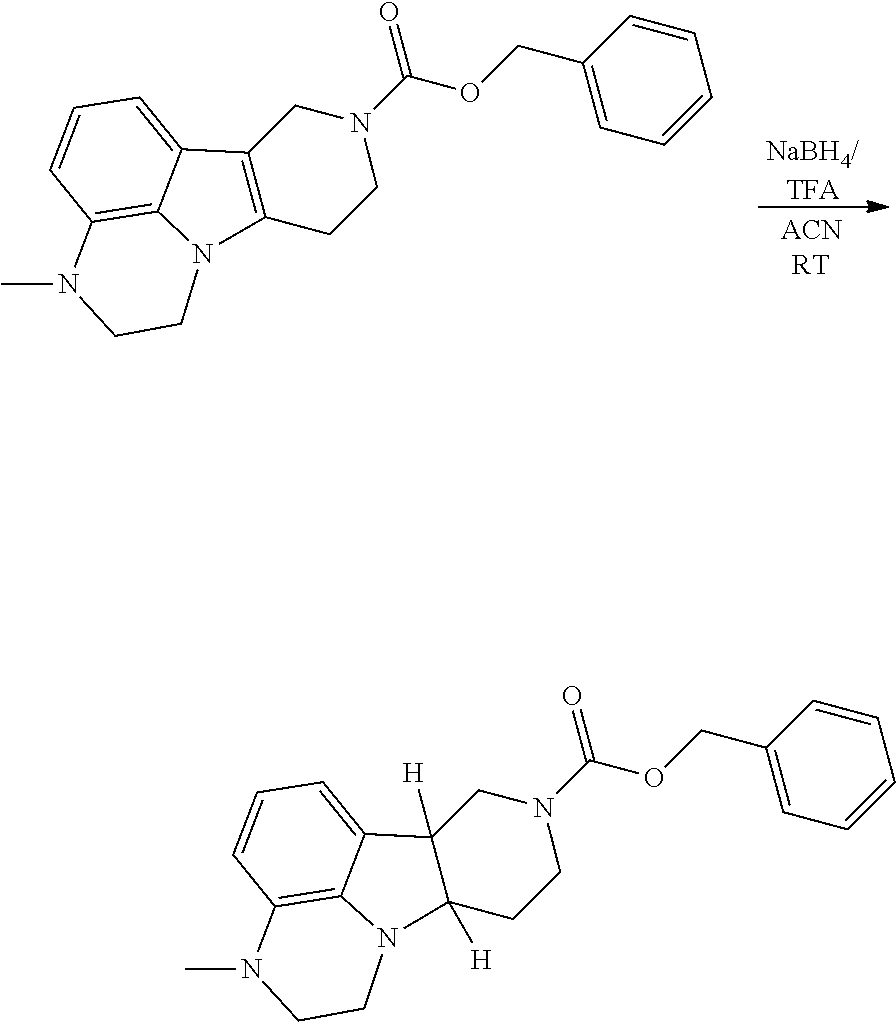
[NaBH4/TFA].N1(C(OCC2=CC=CC=C2)=O)CC2=C(CC1)N1C3=C(C=CC=C23)N(C)CC1.N1(C(OCC2=CC=CC=C2)=O)CC2([H])C([H])(CC1)N1C3=C(C=CC=C23)N(C)CC1
